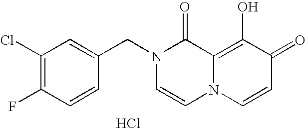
C1(Cl)=C(F)C=CC(CN2C=CN3C(=C(O)C(=O)C=C3)C2=O)=C1.Cl
